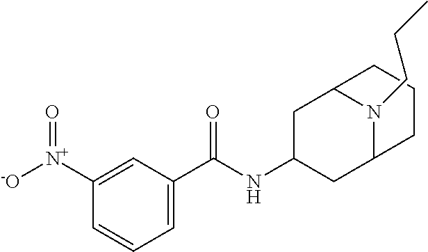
C1([N+]([-O])=O)=CC(C(NC2CC3N(CCC)C(C2)CCC3)=O)=CC=C1
